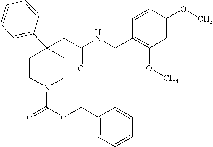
C(C1(C2=CC=CC=C2)CCN(C(OCC2=CC=CC=C2)=O)CC1)C(NCC1=C(OC)C=C(OC)C=C1)=O
